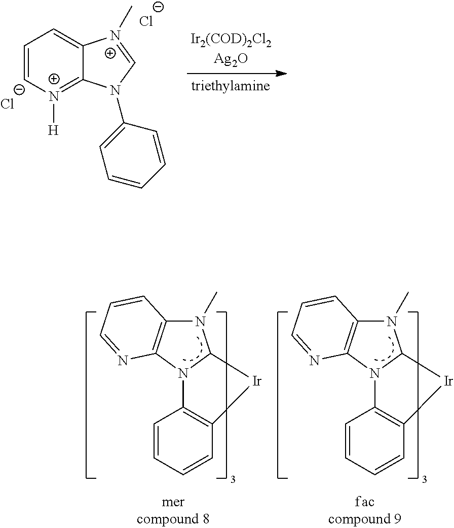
N1(C)C2=C(N3C1[Ir]C1=C3C=CC=C1)N=CC=C2.N1(C)C2=C(N3C1[Ir]C1=C3C=CC=C1)N=CC=C2.C1=C[N+]([H])=C2C(=C1)[N+](C)=CN2C1=CC=CC=C1.[Cl-].[Cl-]
